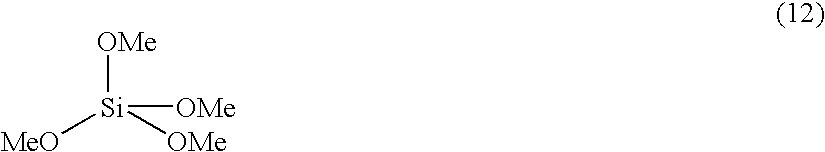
[OMe][Si]([MeO])([OMe])[OMe]
